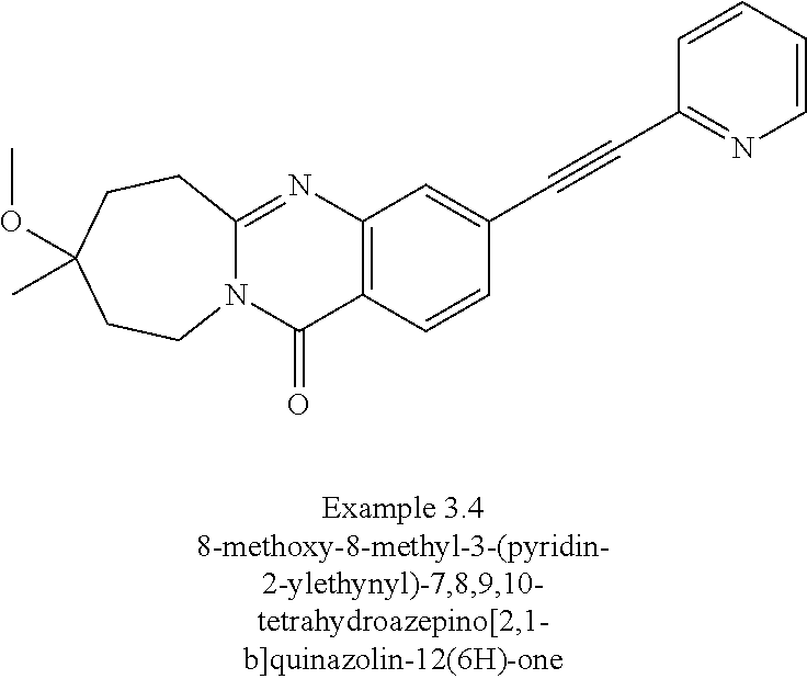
N12C(=NC3=C(C1=O)C=CC(C#CC1=NC=CC=C1)=C3)CCC(C)(OC)CC2
